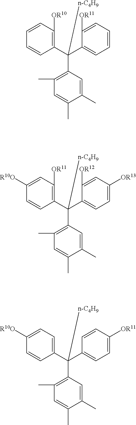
C1(C(C2=C([OR10])C=CC=C2)(C2=C(C)C=C(C)C(C)=C2)[n-C4H9])=CC=CC=C1[OR11].C1(C(C2=C([OR11])C=C([R10O])C=C2)(C2=C(C)C=C(C)C(C)=C2)[n-C4H9])=CC=C([OR13])C=C1[OR12].C1(C(C2=CC=C([R10O])C=C2)(C2=C(C)C=C(C)C(C)=C2)[n-C4H9])=CC=C([OR11])C=C1
